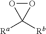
O1OC1([Ra])[Rb]
